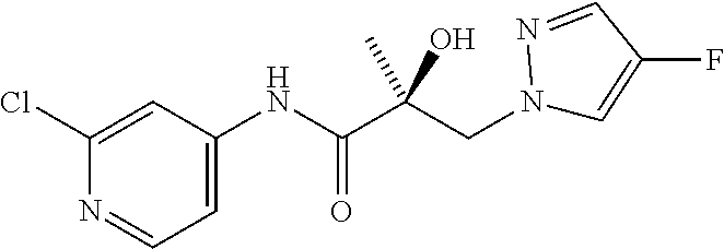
C1(Cl)=CC(NC(C(CN2C=C(F)C=N2)(C)O)=O)=CC=N1
